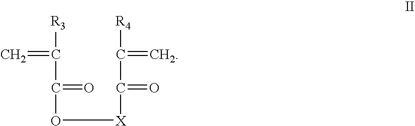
[R3]C(C(O[X]C(C([R4])=C)=O)=O)=C
